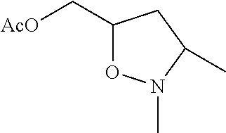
C1(C[AcO])ON(C)C(C)C1
